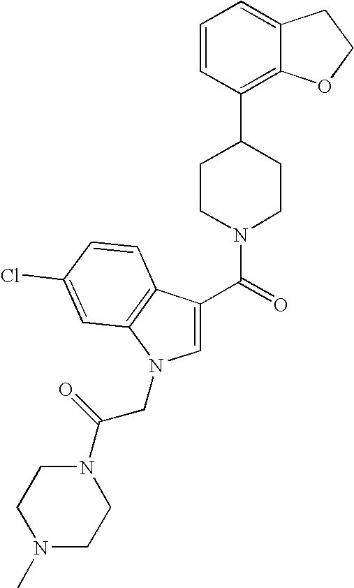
C1(C(=O)N2CCC(C3=C4C(=CC=C3)CCO4)CC2)=CN(CC(N2CCN(C)CC2)=O)C2=C1C=CC(Cl)=C2
